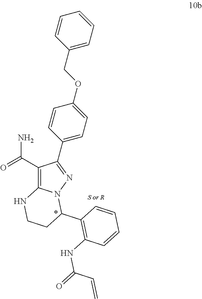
C1(C(=O)N)=C2N(N=C1C1=CC=C(OCC3=CC=CC=C3)C=C1)C(C1=C(NC(=O)C=C)C=CC=C1)CCN2
